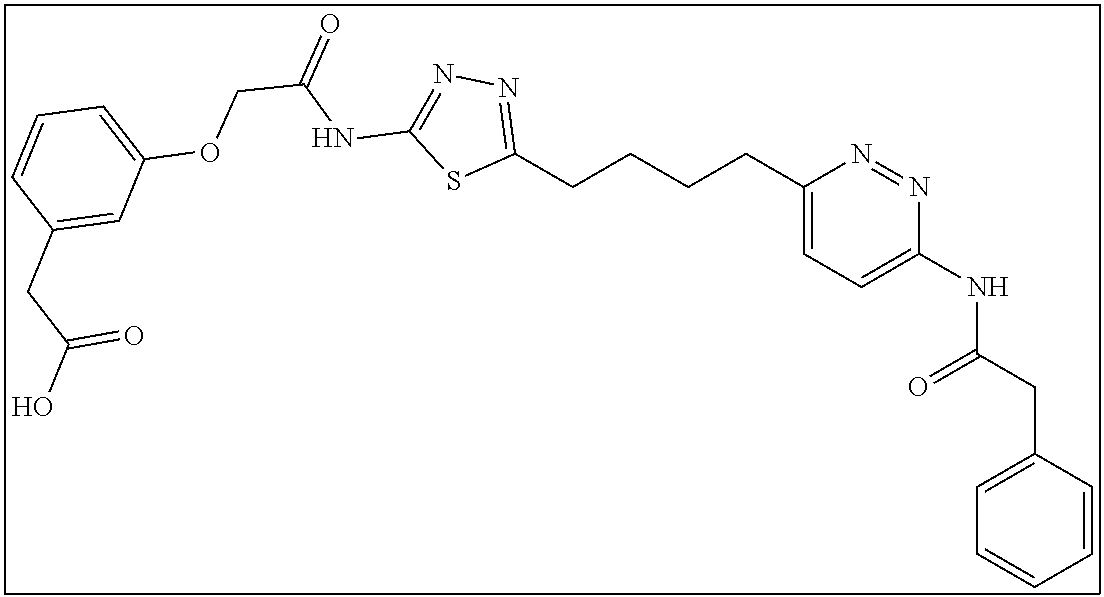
C1(CCCCC2=NN=C(NC(=O)COC3=CC=CC(CC(O)=O)=C3)S2)=CC=C(NC(CC2=CC=CC=C2)=O)N=N1
